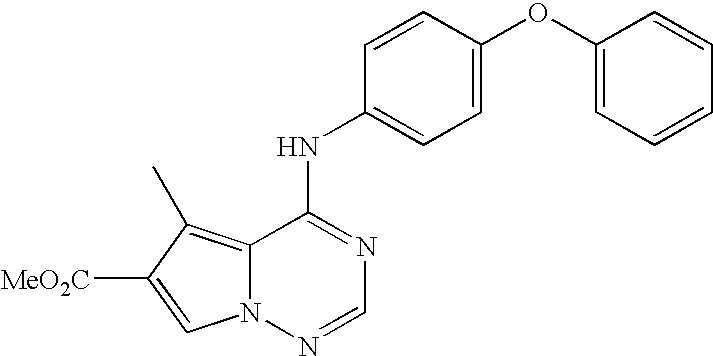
C12=C(C)C([MeO2C])=CN1N=CN=C2NC1=CC=C(OC2=CC=CC=C2)C=C1
